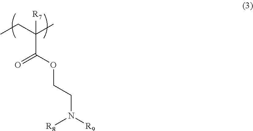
C(C(OCCN([R9])[R8])=O)(CC)(C)[R7]
